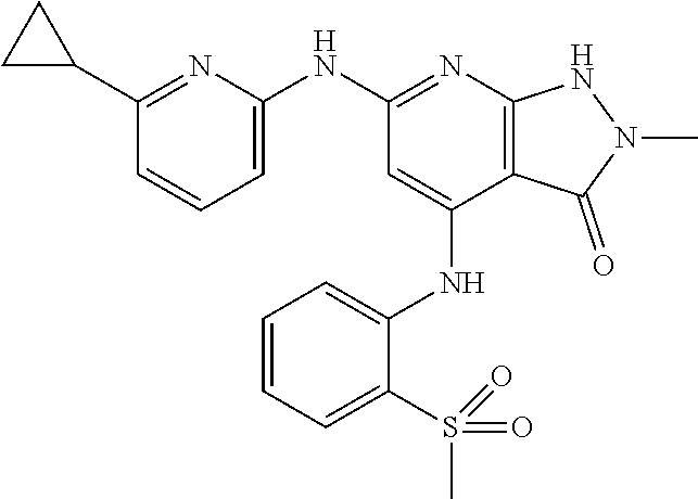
C1(C2CC2)=NC(NC2=NC3=C(C(NC4=CC=CC=C4S(C)(=O)=O)=C2)C(=O)N(C)N3)=CC=C1
